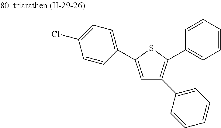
C1=C(C2=CC=C(Cl)C=C2)SC(C2=CC=CC=C2)=C1C1=CC=CC=C1
